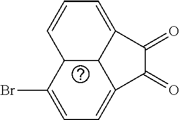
C12C3C(Br)=CC=C1C(=O)C(=O)C2=CC=C3
